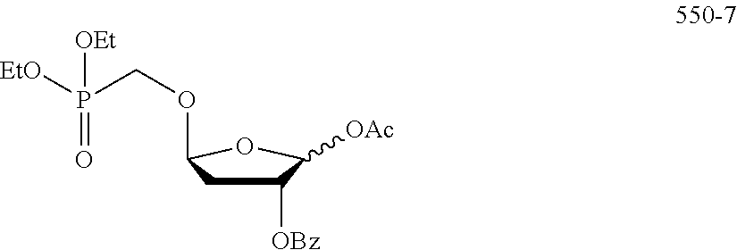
C1([OBz])CC(OCP([EtO])(=O)[OEt])OC1[OAc]
